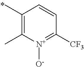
C1(C)=C(C)[N+]([O-])=C([CF3])C=C1
